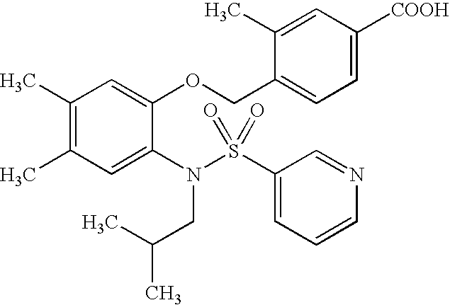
C1(C)=C(C)C=C(N(S(C2=CC=CN=C2)(=O)=O)CC(C)C)C(OCC2=CC=C([COOH])C=C2C)=C1
